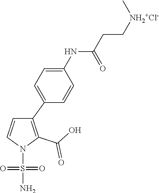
C1(C2=CC=C(NC(CC[NH2+Cl-]C)=O)C=C2)=C(C(O)=O)N(S(N)(=O)=O)C=C1
